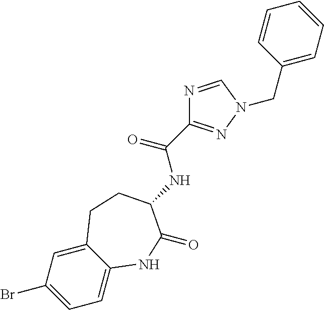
C(C1=CC=CC=C1)N1N=C(C(NC2C(=O)NC3=CC=C(Br)C=C3CC2)=O)N=C1
